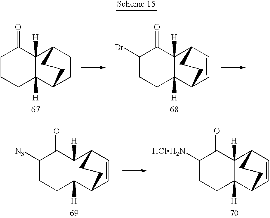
C1CCC2([H])C([H])(C1=O)C1C=CC2CC1.C1(Br)CCC2([H])C([H])(C1=O)C1C=CC2CC1.C1([HClH2N])CCC2([H])C([H])(C1=O)C1C=CC2CC1.C1([N3])CCC2([H])C([H])(C1=O)C1C=CC2CC1
